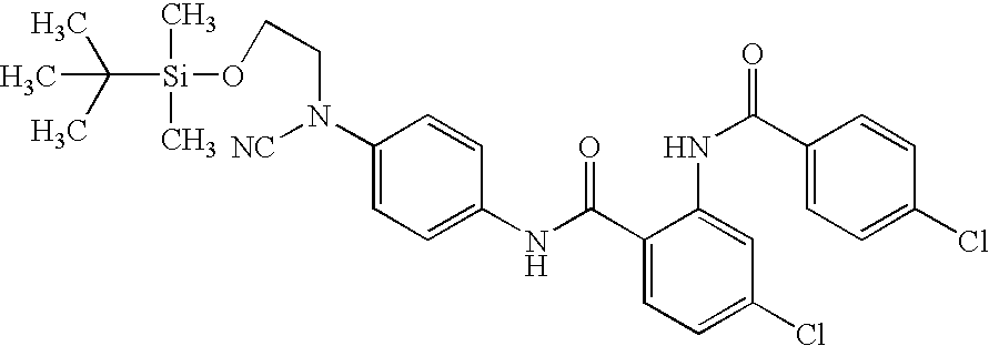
C1(NC(=O)C2=CC=C(Cl)C=C2NC(C2=CC=C(Cl)C=C2)=O)=CC=C(N(CCO[Si](C(C)(C)C)(C)C)[NC])C=C1
